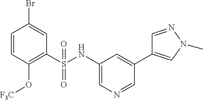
C1=CC(O[F3C])=C(S(NC2=CN=CC(C3=CN(C)N=C3)=C2)(=O)=O)C=C1Br
